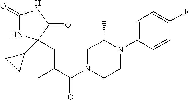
C1(=O)NC(C2CC2)(CC(C(N2CCN(C3=CC=C(F)C=C3)C(C)C2)=O)C)C(=O)N1
